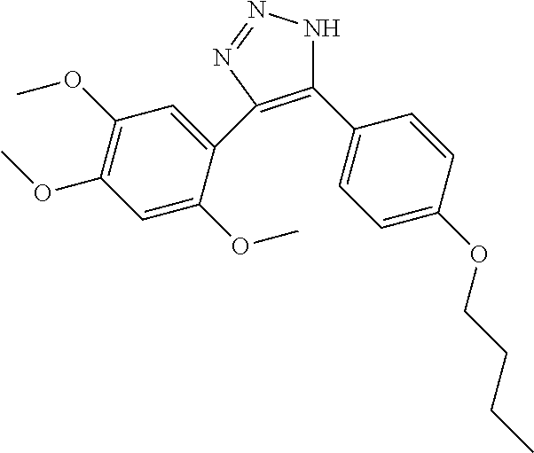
C1(C2=CC=C(OCCCC)C=C2)=C(C2=CC(OC)=C(OC)C=C2OC)N=NN1
